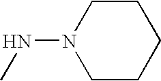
C1CN(NC)CCC1
